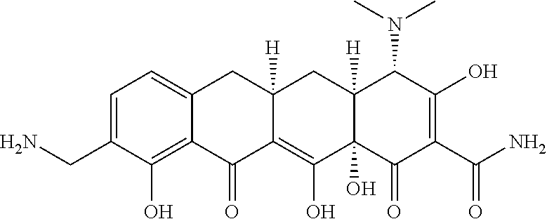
C1=C(CN)C(O)=C2C(=C1)CC1([H])C(=C(O)C3(O)C([H])(C1)C(N(C)C)C(O)=C(C(N)=O)C3=O)C2=O
